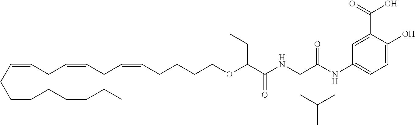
O=C(NC(CC(C)C)C(NC1=CC=C(O)C(C(O)=O)=C1)=O)C(OCCCCC=CCC=CCC=CCC=CCC=CCC)CC
